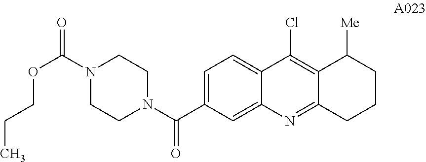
C1=C(C(N2CCN(C(=O)OCCC)CC2)=O)C=C2C(=C1)C(Cl)=C1C(=N2)CCCC1[Me]
